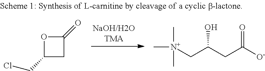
O1C(CCl)CC1=O.[N+](CC(CC([O-])=O)O)(C)(C)C
